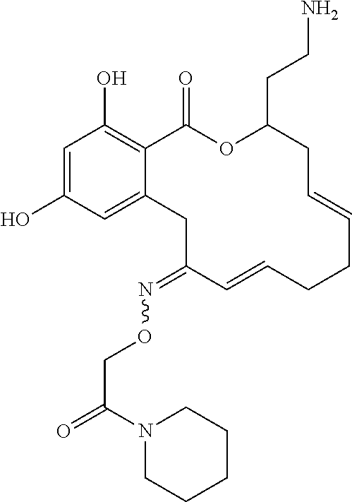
C1=C(O)C=C2C(=C1O)C(=O)OC(CCN)CC=CCCC=CC(=NOCC(=O)N1CCCCC1)C2
